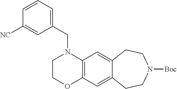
C1COC2=C(N1CC1=CC=CC([NC])=C1)C=C1C(=C2)CCN([Boc])CC1
